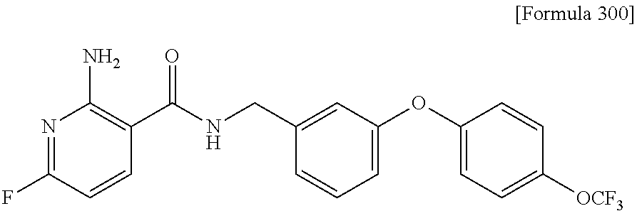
N1=C(F)C=CC(C(NCC2=CC(OC3=CC=C([OCF3])C=C3)=CC=C2)=O)=C1N
